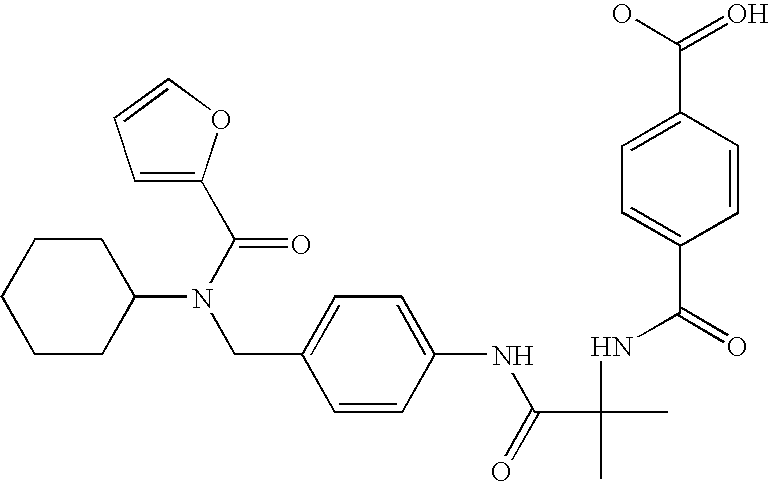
C1CC(N(CC2=CC=C(NC(=O)C(NC(=O)C3=CC=C(C(O)=O)C=C3)(C)C)C=C2)C(=O)C2=CC=CO2)CCC1
